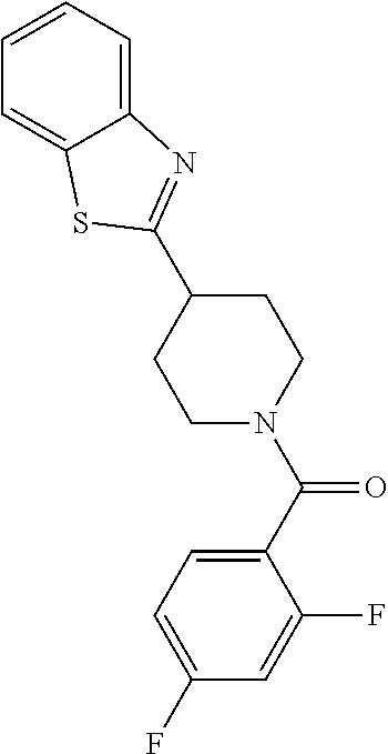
C1(C2=NC3=CC=CC=C3S2)CCN(C(C2=CC=C(F)C=C2F)=O)CC1
